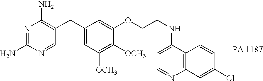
N1=C(N)N=CC(CC2=CC([OCH3])=C([OCH3])C(OCCNC3=CC=NC4=C3C=CC(Cl)=C4)=C2)=C1N
